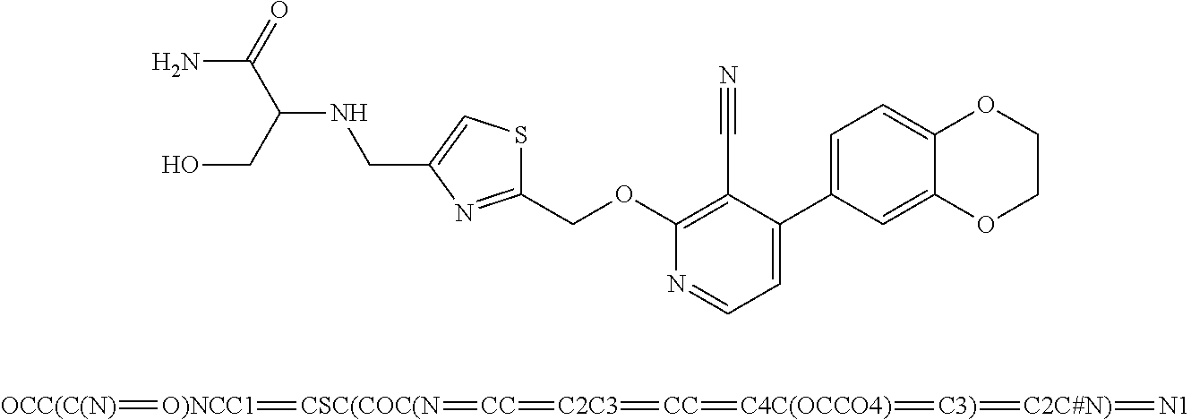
C(NCC1=CSC(COC2=C(C#N)C(C3=CC=C4C(=C3)OCCO4)=CC=N2)=N1)(CO)C(N)=O.[OCC(C(N)]=[O)NCC1]=[CSC(COC(N]=[CC]=[C2C3]=[CC]=[C4C(OCCO4)]=[C3)]=[C2C#N)]=[N1]
